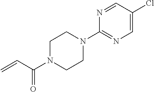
C1=C(Cl)C=NC(N2CCN(C(C=C)=O)CC2)=N1
